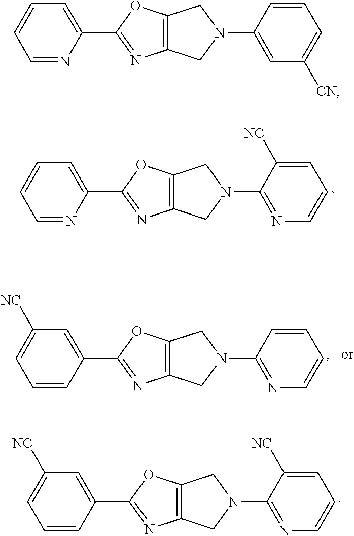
C1=CC=NC(C2=NC3=C(O2)CN(C2=NC=CC=C2[NC])C3)=C1.C1([NC])=CC=CC(C2=NC3=C(O2)CN(C2=NC=CC=C2)C3)=C1.C1([NC])=CC=CC(C2=NC3=C(O2)CN(C2=NC=CC=C2[NC])C3)=C1.C1=CC=NC(C2=NC3=C(O2)CN(C2=CC([CN])=CC=C2)C3)=C1
